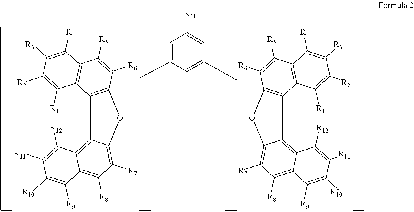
C12=C(OC3=C([R7])C([R8])=C4C(=C13)C([R12])=C([R11])C([R10])=C4[R9])C([R6])=C([R5])C1=C2C([R1])=C([R2])C([R3])=C1[R4].C12=C(OC3=C([R7])C([R8])=C4C(=C13)C([R12])=C([R11])C([R10])=C4[R9])C([R6])=C([R5])C1=C2C([R1])=C([R2])C([R3])=C1[R4].C1=C(C)C=C(C)C=C1[R21]
